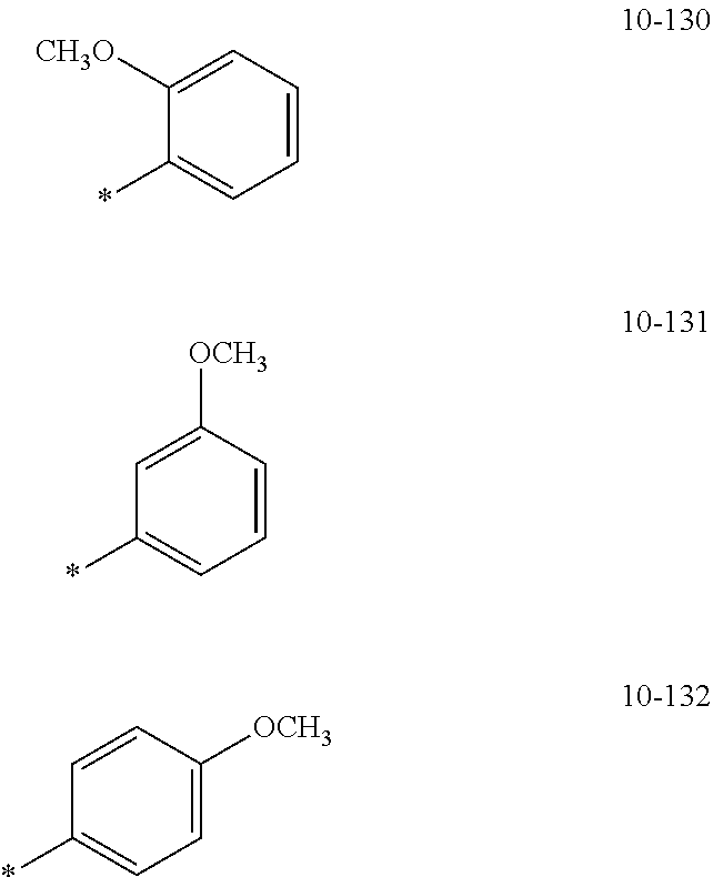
C1=C([CH3O])C(*)=CC=C1.C1([OCH3])=CC(*)=CC=C1.C1=CC(*)=CC=C1[OCH3]
